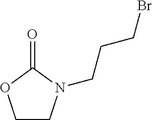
C1CN(CCCBr)C(=O)O1
